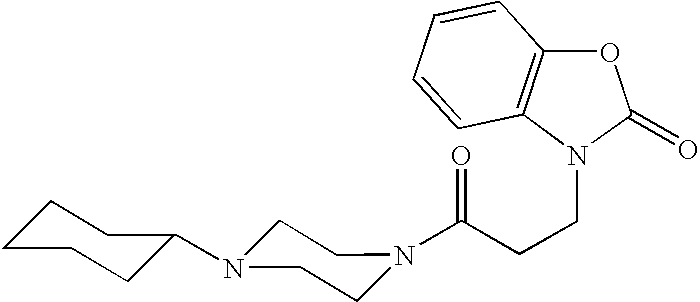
C(CCN1C(=O)OC2=C1C=CC=C2)(=O)N1CCN(C2CCCCC2)CC1
